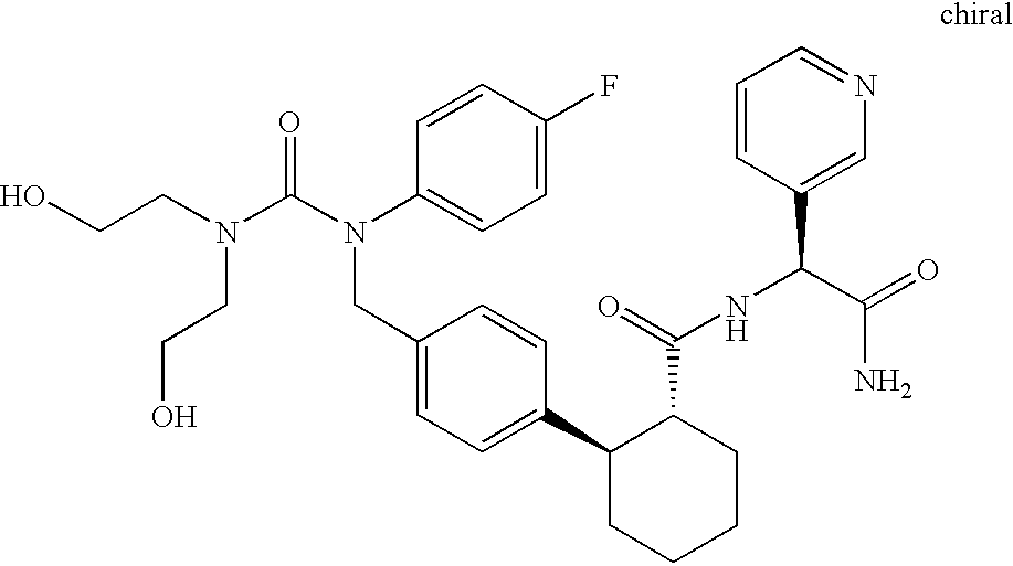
C1(CN(C(=O)N(CCO)CCO)C2=CC=C(F)C=C2)=CC=C(C2CCCCC2C(NC(C2=CN=CC=C2)C(=O)N)=O)C=C1
